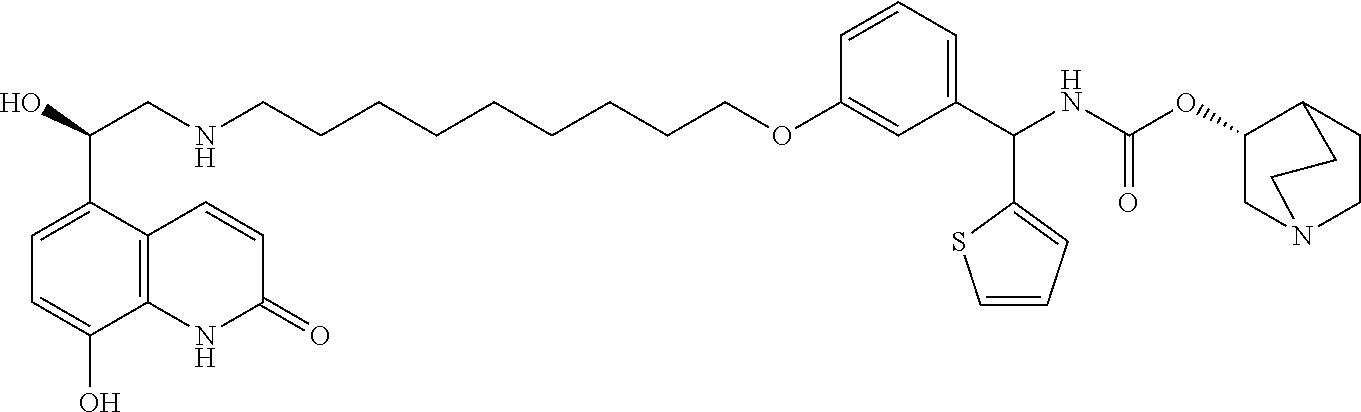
C12=C(C(C(O)CNCCCCCCCCCOC3=CC(C(NC(OC4CN5CCC4CC5)=O)C4=CC=CS4)=CC=C3)=CC=C1O)C=CC(=O)N2
